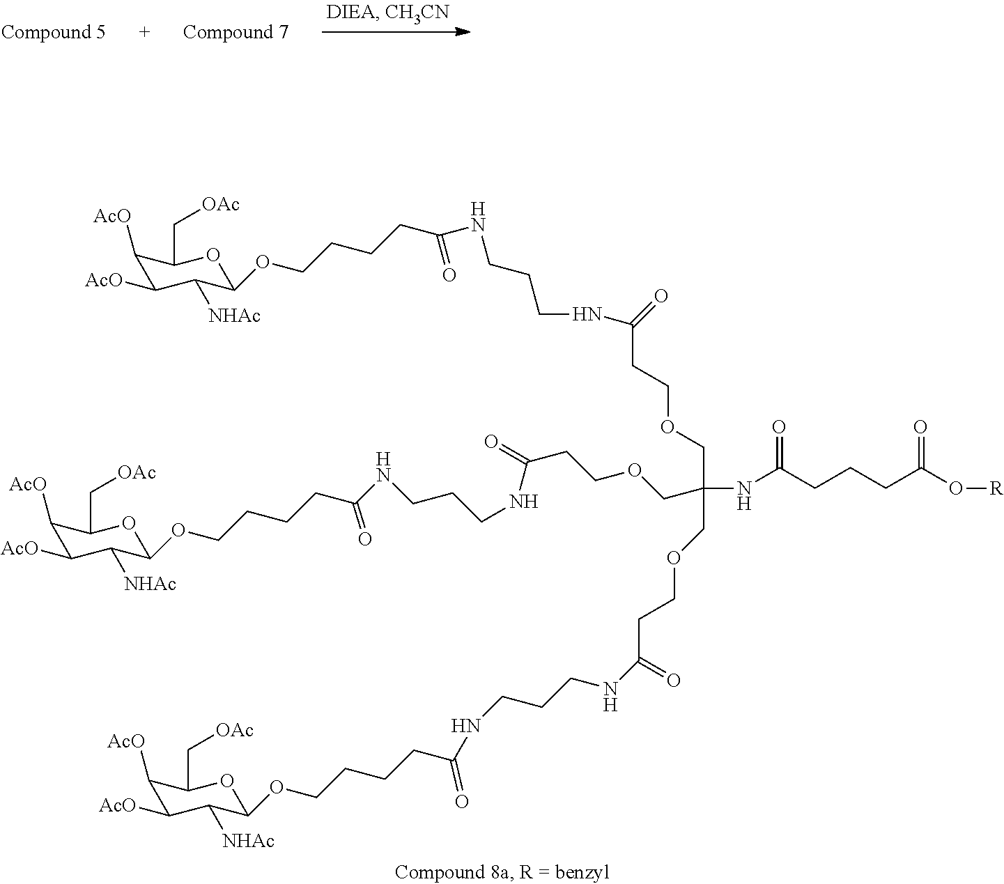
C1([AcO])C([AcO])C([NHAc])C(OCCCCC(=O)NCCCNC(=O)CCOCC(COCCC(=O)NCCCNC(CCCCOC2OC(C[OAc])C([AcO])C([AcO])C2[NHAc])=O)(NC(CCCC(O[R])=O)=O)COCCC(NCCCNC(CCCCOC2OC(C[OAc])C([AcO])C([AcO])C2[NHAc])=O)=O)OC1C[OAc]
